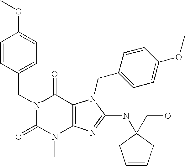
N1(CC2=CC=C(OC)C=C2)C(=O)N(C)C2=C(C1=O)N(CC1=CC=C(OC)C=C1)C(NC1(CO)CC=CC1)=N2
